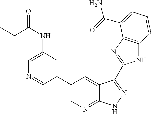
C1(C2=CN=C3C(=C2)C(C2=NC4=C(N2)C=CC=C4C(N)=O)=NN3)=CC(NC(=O)CC)=CN=C1
